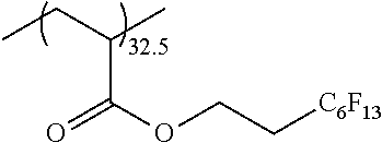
O=C(OCC[C6F13])C(C)CC
